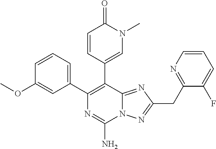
C1=CC=C(C2=C(C3=CN(C)C(=O)C=C3)C3=NC(CC4=NC=CC=C4F)=NN3C(N)=N2)C=C1OC
